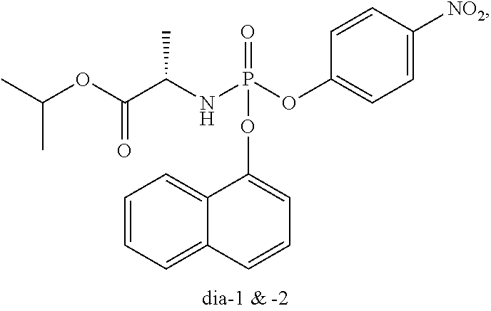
C1=C([NO2])C=CC(OP(NC(C(OC(C)C)=O)C)(=O)OC2=CC=CC3=CC=CC=C23)=C1
